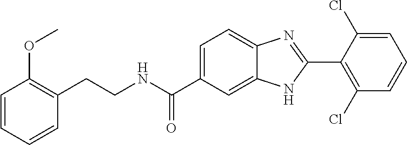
C1=CC=CC(CCNC(C2=CC=C3C(=C2)NC(C2=C(Cl)C=CC=C2Cl)=N3)=O)=C1OC
